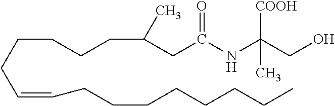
C(C(NC(CO)([COOH])C)=O)C(CCCCCC=CCCCCCCCC)C
